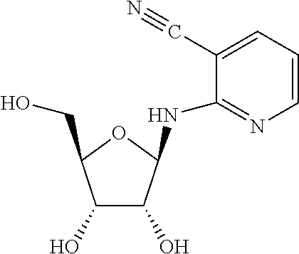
C1=CC=C(C#N)C(NC2C(O)C(O)C(CO)O2)=N1
